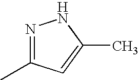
CC1=NNC(C)=C1
